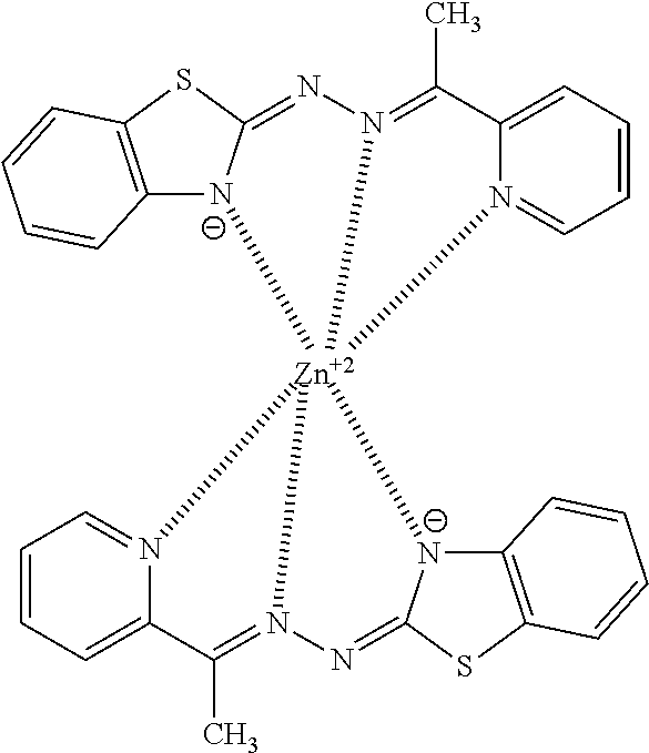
C12=C(SC3=NN4=C(C)C5=CC=CC=N5[Zn]456([N-]13)N1C3=C(SC1=NN5=C(C)C1=CC=CC=N16)C=CC=C3)C=CC=C2
